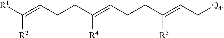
[R1]C(=CCCC(=CCCC(=CC[Q4])[R5])[R4])[R2]
